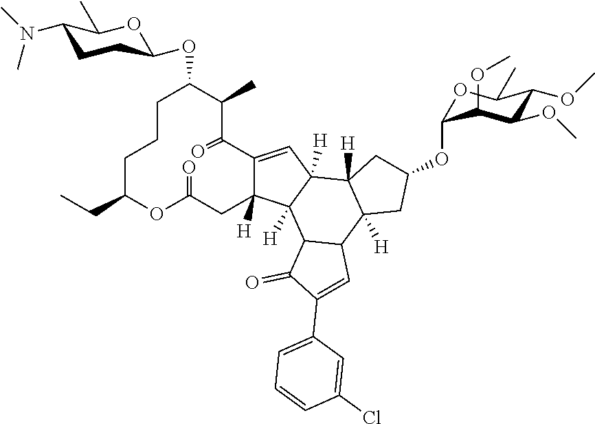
C12=CC3([H])C([H])(C1([H])CC(=O)OC(CC)CCCC(OC1CCC(N(C)C)C(C)O1)C(C)C2=O)C1C(C2([H])C3([H])CC(OC3OC(C)C(OC)C(OC)C3OC)C2)C=C(C2=CC=CC(Cl)=C2)C1=O
